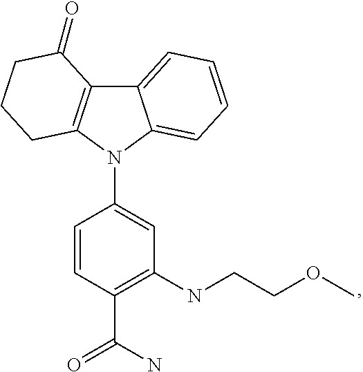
C12=CC=CC=C1N(C1=CC(NCCOC)=C(C(N)=O)C=C1)C1=C2C(=O)CCC1
